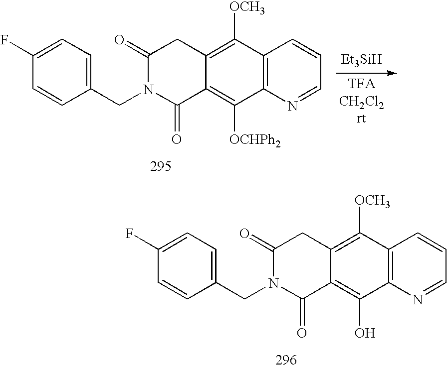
C1(F)=CC=C(CN2C(=O)C3=C([OCHPh2])C4=C(C([OCH3])=C3CC2=O)C=CC=N4)C=C1.[Et3SiH].C1(F)=CC=C(CN2C(=O)C3=C(O)C4=C(C([OCH3])=C3CC2=O)C=CC=N4)C=C1
